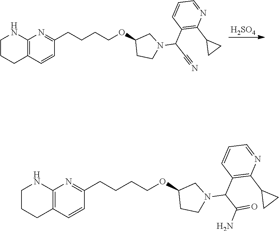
[H2SO4].C1CCC2=C(N1)N=C(CCCCOC1CCN(C(C#N)C3=C(C4CC4)N=CC=C3)C1)C=C2.C1CCC2=C(N1)N=C(CCCCOC1CCN(C(C(N)=O)C3=C(C4CC4)N=CC=C3)C1)C=C2
